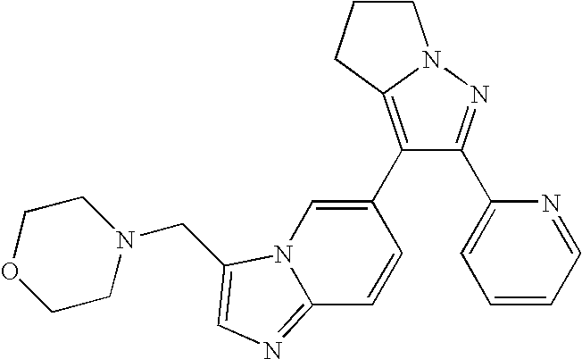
C1CCC2=C(C3=CN4C(=NC=C4CN4CCOCC4)C=C3)C(C3=CC=CC=N3)=NN12
